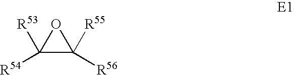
C1([R54])([R53])C([R56])([R55])O1
